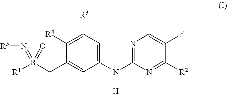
C1(N(C2=NC=C(F)C([R2])=N2)[H])=CC([R3])=C([R4])C(CS([R1])(=O)=N[R5])=C1
